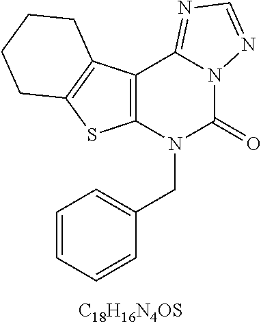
C1=CC=CC(CN2C(=O)N3C(=NC=N3)C3=C2SC2=C3CCCC2)=C1.[C18H16N4OS]
